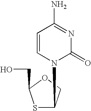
C1=CN(C2SC(CO)OC2)C(=O)N=C1N
